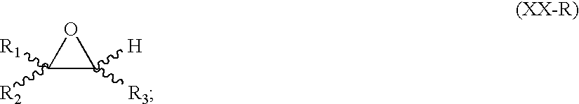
C1([R1])([R2])C([H])([R3])O1
